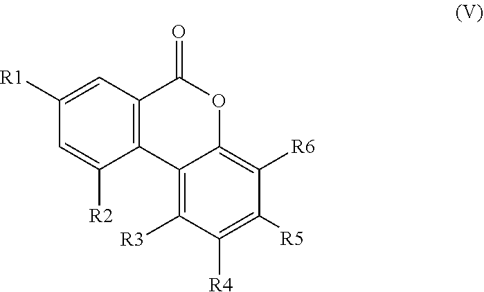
C12=C(C=C([R1])C=C1[R2])C(=O)OC1=C([R6])C([R5])=C([R4])C([R3])=C21
